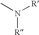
[R]N(C)[R]
